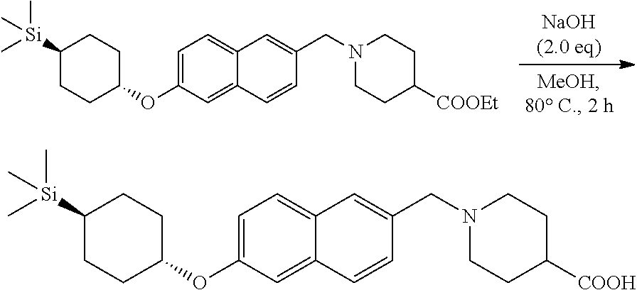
C1=C2C(=CC(OC3CCC([Si](C)(C)C)CC3)=C1)C=CC(CN1CCC([COOEt])CC1)=C2.C1=C2C(=CC(OC3CCC([Si](C)(C)C)CC3)=C1)C=CC(CN1CCC([COOH])CC1)=C2
